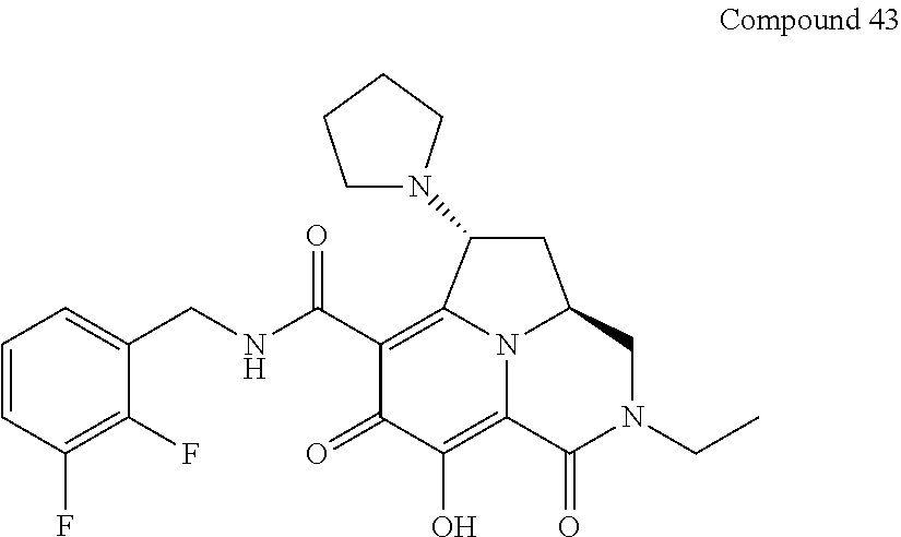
C1=CC(F)=C(F)C(CNC(=O)C2=C3N4C(=C(O)C2=O)C(=O)N(CC)CC4CC3N2CCCC2)=C1
